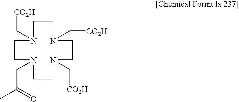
C1N(C[CO2H])CCN(CC(C)=O)CCN(C[CO2H])CCN(C[CO2H])C1
